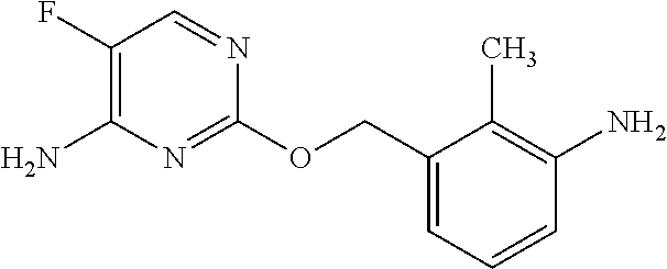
C1(F)=C(N)N=C(OCC2=CC=CC(N)=C2C)N=C1
